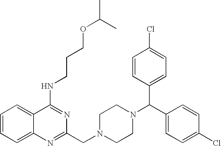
C1(NCCCOC(C)C)=NC(CN2CCN(C(C3=CC=C(Cl)C=C3)C3=CC=C(Cl)C=C3)CC2)=NC2=CC=CC=C12
